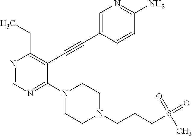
N1=CN=C(N2CCN(CCCS(=O)(=O)C)CC2)C(C#CC2=CN=C(N)C=C2)=C1CC
